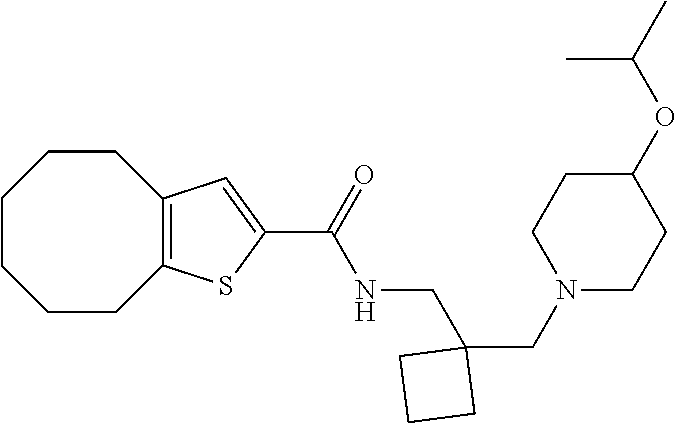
C1CCCC2=C(CC1)C=C(C(=O)NCC1(CN3CCC(OC(C)C)CC3)CCC1)S2
